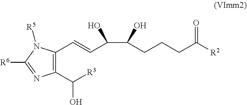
C1(C([R3])O)=C(C=CC(C(CCCC([R2])=O)O)O)N([R5])C([R6])=N1
